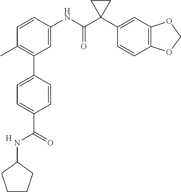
C1=C(NC(C2(C3=CC4=C(C=C3)OCO4)CC2)=O)C=CC(C)=C1C1=CC=C(C(=O)NC2CCCC2)C=C1.[H]
